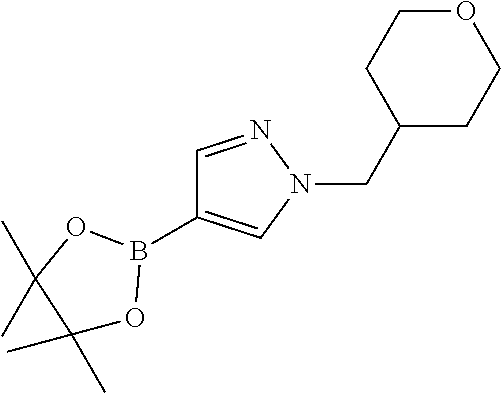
C1(B2OC(C)(C)C(C)(C)O2)=CN(CC2CCOCC2)N=C1
